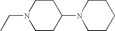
C1CC(N2CCCCC2)CCN1CC
